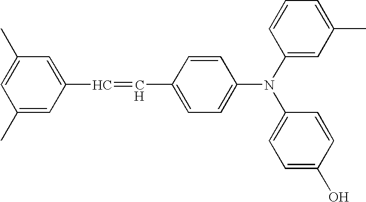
C1=C(C=CC2=CC(C)=CC(C)=C2)C=CC(N(C2=CC(C)=CC=C2)C2=CC=C(O)C=C2)=C1
